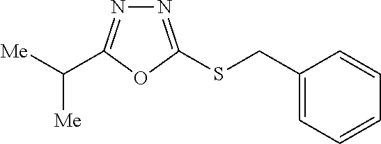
[Me]C([Me])C1=NN=C(SCC2=CC=CC=C2)O1
